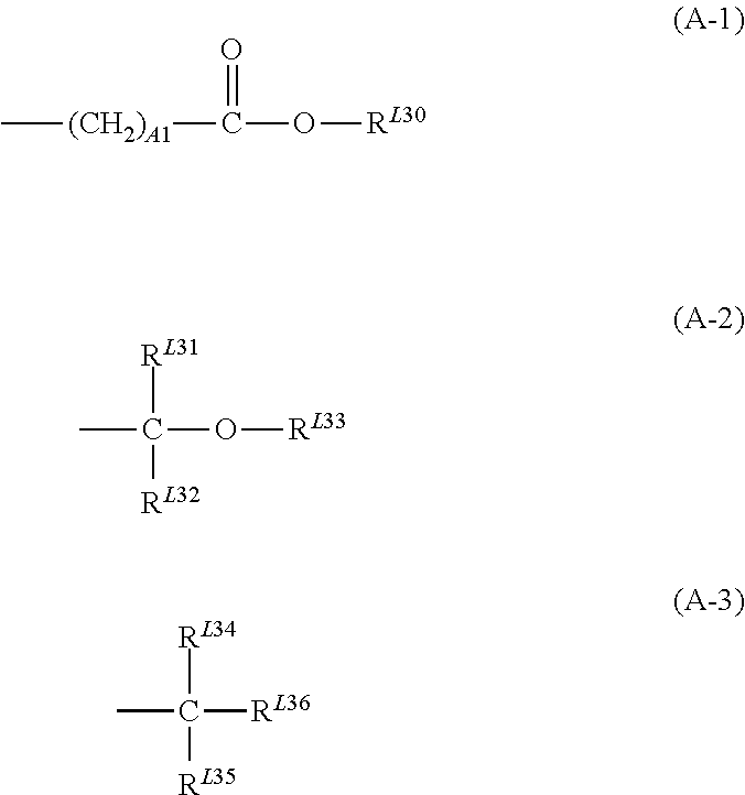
C[(CH2)A1]C(O[RL30])=O.CC(O[RL33])([RL31])[RL32].CC([RL36])([RL34])[RL35]
